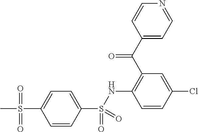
C1=CC(S(NC2=C(C(C3=CC=NC=C3)=O)C=C(Cl)C=C2)(=O)=O)=CC=C1S(C)(=O)=O
